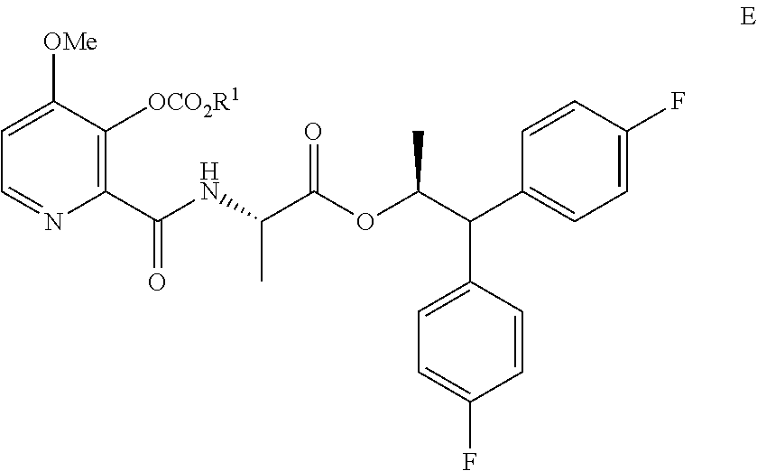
C1=C([OMe])C([OCO2R1])=C(C(NC(C(OC(C(C2=CC=C(F)C=C2)C2=CC=C(F)C=C2)C)=O)C)=O)N=C1
